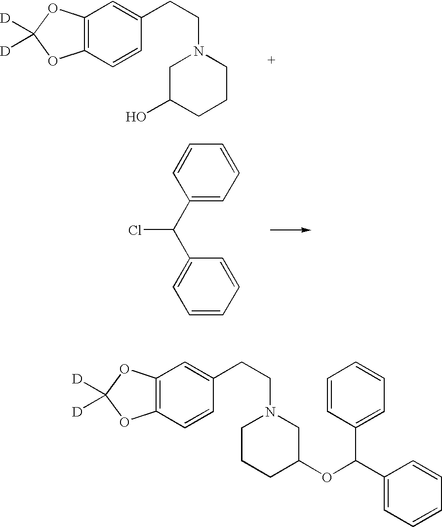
C12=C(C=CC(CCN3CC(O)CCC3)=C1)OC([D])([D])O2.C1(C(C2=CC=CC=C2)Cl)=CC=CC=C1.C12=C(C=CC(CCN3CCCC(OC(C4=CC=CC=C4)C4=CC=CC=C4)C3)=C1)OC([D])([D])O2
